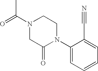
N1(C(=O)C)CC(=O)N(C2=CC=CC=C2C#N)CC1
